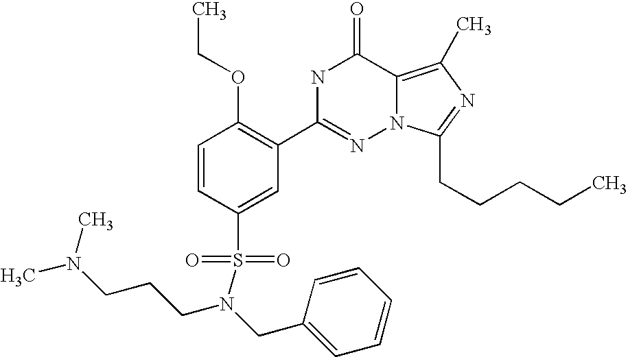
C1=CC(S(N(CC2=CC=CC=C2)CCCN(C)C)(=O)=O)=CC(C2=NN3C(=C(C)N=C3CCCCC)C(=O)N2)=C1OCC
